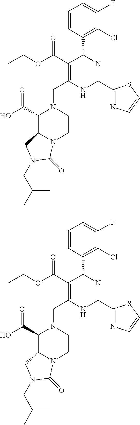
C(N1C(C(O)=O)C2N(CC1)C(=O)N(CC(C)C)C2)C1=C(C(=O)OCC)C(C2=C(Cl)C(F)=CC=C2)N=C(C2=NC=CS2)N1.C(N1C(C(O)=O)C2N(CC1)C(=O)N(CC(C)C)C2)C1=C(C(=O)OCC)C(C2=C(Cl)C(F)=CC=C2)N=C(C2=NC=CS2)N1
